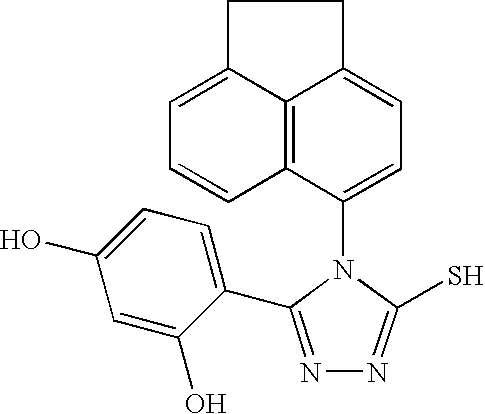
C12=C3C(=CC=C1)CCC3=CC=C2N1C(S)=NN=C1C1=CC=C(O)C=C1O
